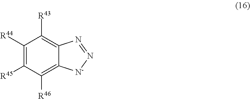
C1([R44])=C([R45])C([R46])=C2C(=C1[R43])N=N[N-]2
